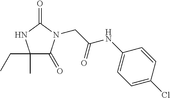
C1(C)(CC)C(=O)N(CC(NC2=CC=C(Cl)C=C2)=O)C(=O)N1
